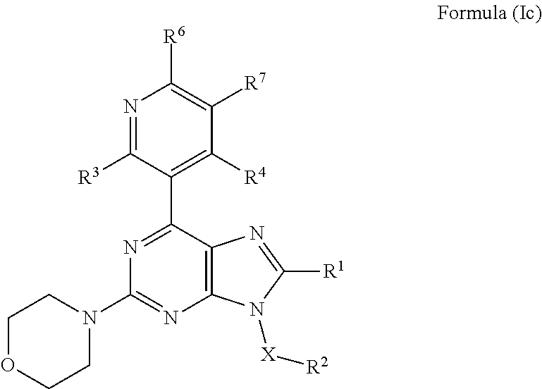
N1=C([R3])C(C2=NC(N3CCOCC3)=NC3=C2N=C([R1])N3[X][R2])=C([R4])C([R7])=C1[R6]
